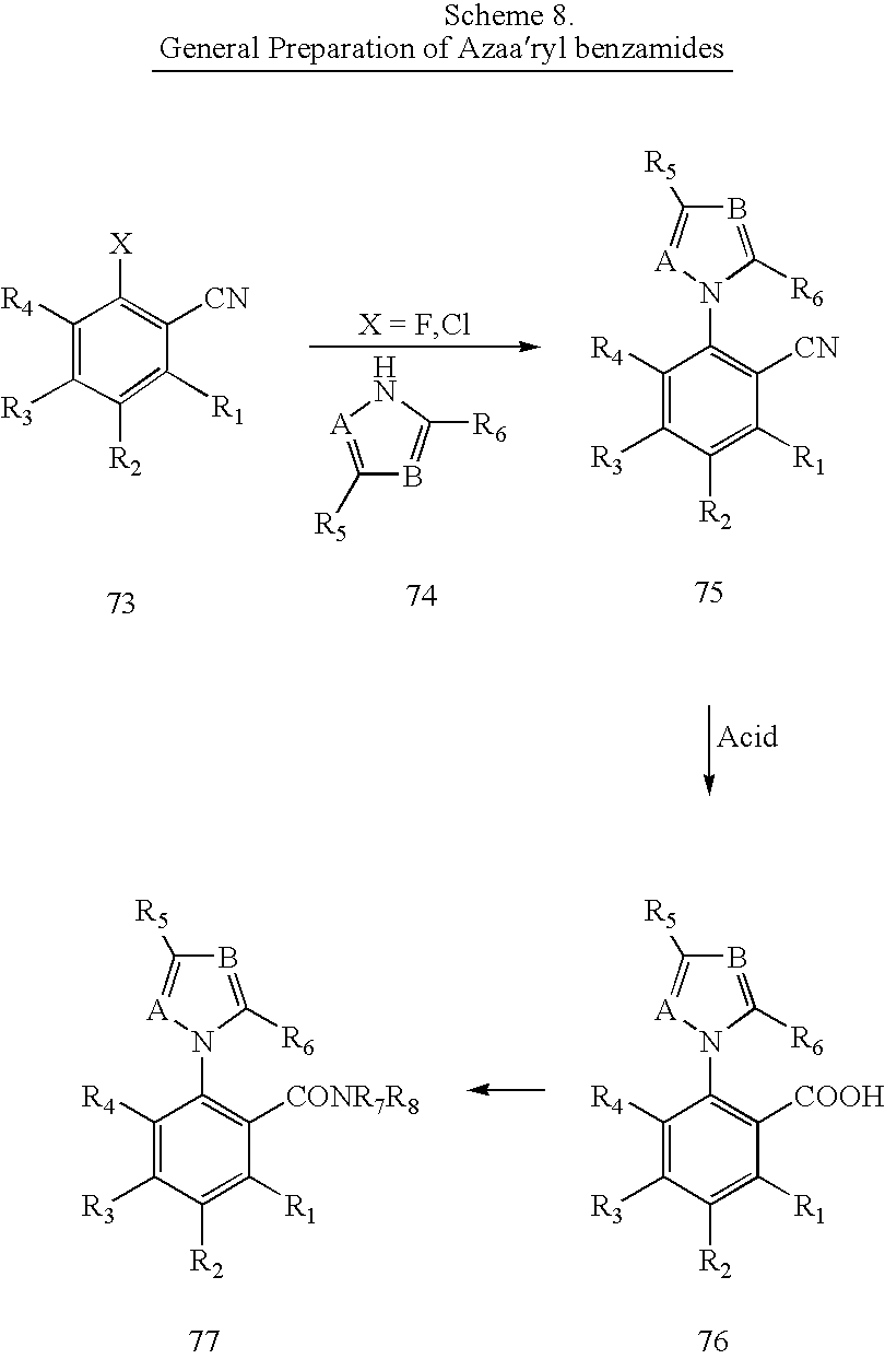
C1([R4])=C([R3])C([R2])=C([R1])C([CN])=C1[X].C1([R5])=[A]NC([R6])=B1.C1([R4])=C([R3])C([R2])=C([R1])C([CN])=C1N1[A]=C([R5])B=C1[R6].C1([R4])=C([R3])C([R2])=C([R1])C([COOH])=C1N1[A]=C([R5])B=C1[R6].C1([R4])=C([R3])C([R2])=C([R1])C([CONR7R8])=C1N1[A]=C([R5])B=C1[R6]
